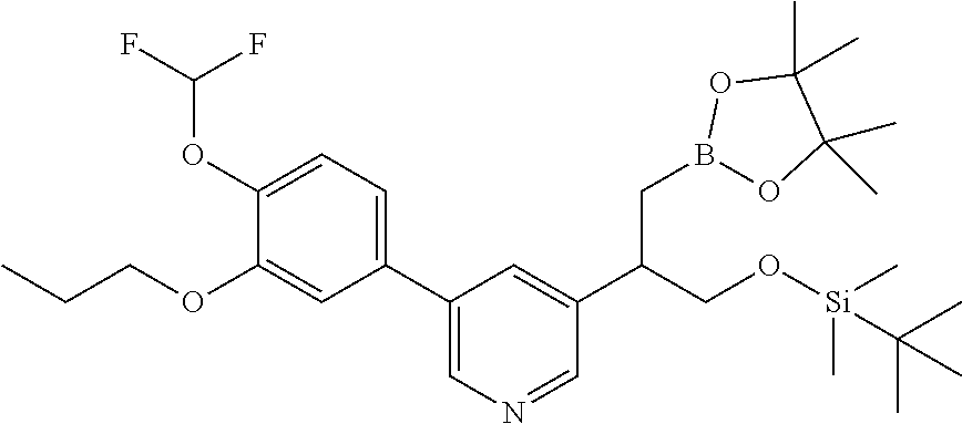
C1(OC(F)F)=CC=C(C2=CN=CC(C(CO[Si](C)(C)C(C)(C)C)CB3OC(C)(C)C(C)(C)O3)=C2)C=C1OCCC
